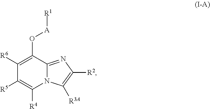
C1([R6])=C(O[A][R1])C2=NC([R2])=C([R3A])N2C([R4])=C1[R5]
